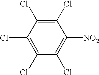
C1(Cl)=C(Cl)C(Cl)=C(Cl)C(Cl)=C1[NO2]
